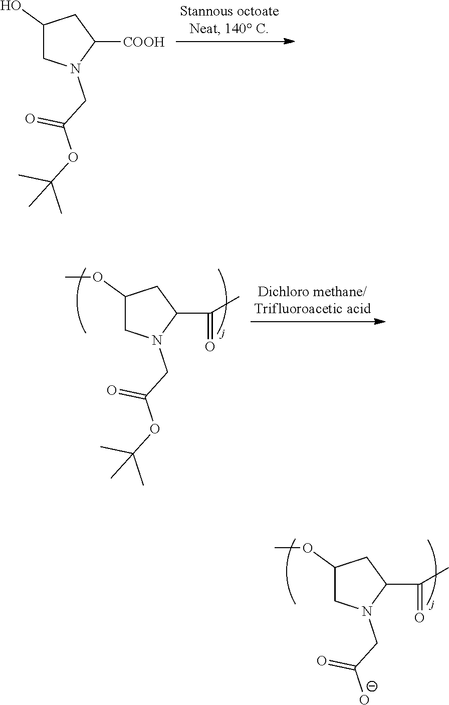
C1(OC)CN(CC(=O)[O-])C(C(C)=O)C1.C1(O)CN(CC(=O)OC(C)(C)C)C([COOH])C1.C1(OC)CN(CC(=O)OC(C)(C)C)C(C(C)=O)C1
